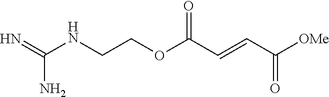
[OMe]C(C=CC(OCCNC(N)=N)=O)=O
